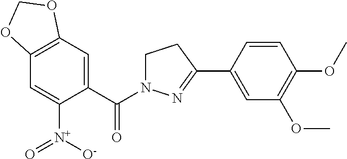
C12=C(C=C(C(=O)N3CCC(C4=CC(OC)=C(OC)C=C4)=N3)C([N+](=O)[O-])=C1)OCO2
